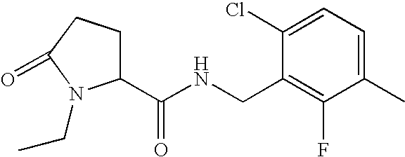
C1(C(NCC2=C(F)C(C)=CC=C2Cl)=O)CCC(=O)N1CC
